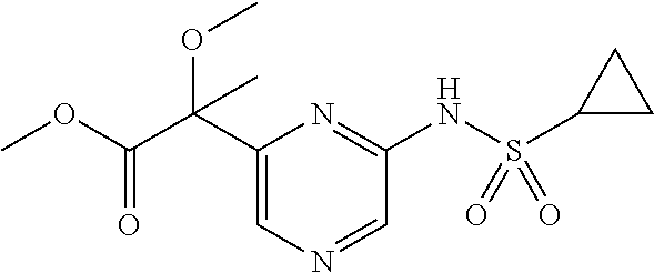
C1(C(C(OC)=O)(OC)C)=CN=CC(NS(C2CC2)(=O)=O)=N1
